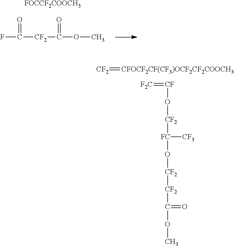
FC(=O)[CF2]C(=O)OC.[FOCCF2COOCH3].[CF2]=[CFOCF2CF(CF3)OCF2CF2COOCH3].[F2C]=[CF]O[CF2][FC](O[CF2][CF2]C(=O)OC)[CF3]
